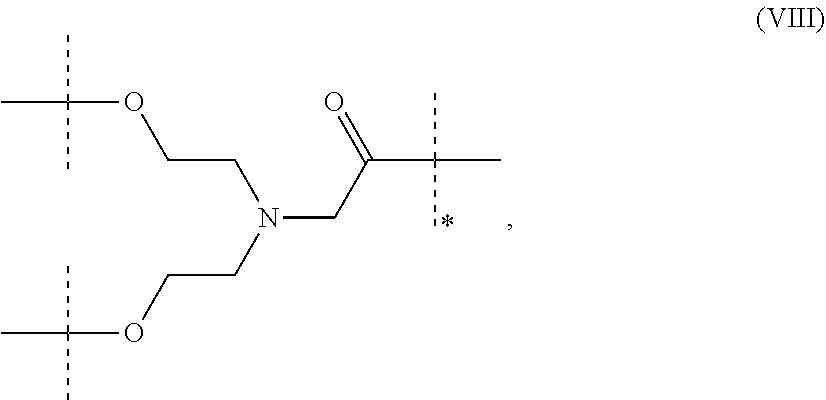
C(CN(CCOC(C)(C)C)CC(C(C)(C)C)=O)OC(C)(C)C
